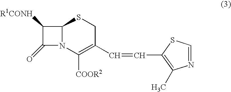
C1([R1CONH])C(=O)N2C1SCC(C=CC1=C(C)N=CS1)=C2[COOR2]
